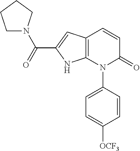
C1=CC(N2C(=O)C=CC3=C2NC(C(=O)N2CCCC2)=C3)=CC=C1[OCF3]
